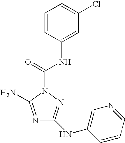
N1=C(N)N(C(=O)NC2=CC(Cl)=CC=C2)N=C1NC1=CN=CC=C1
